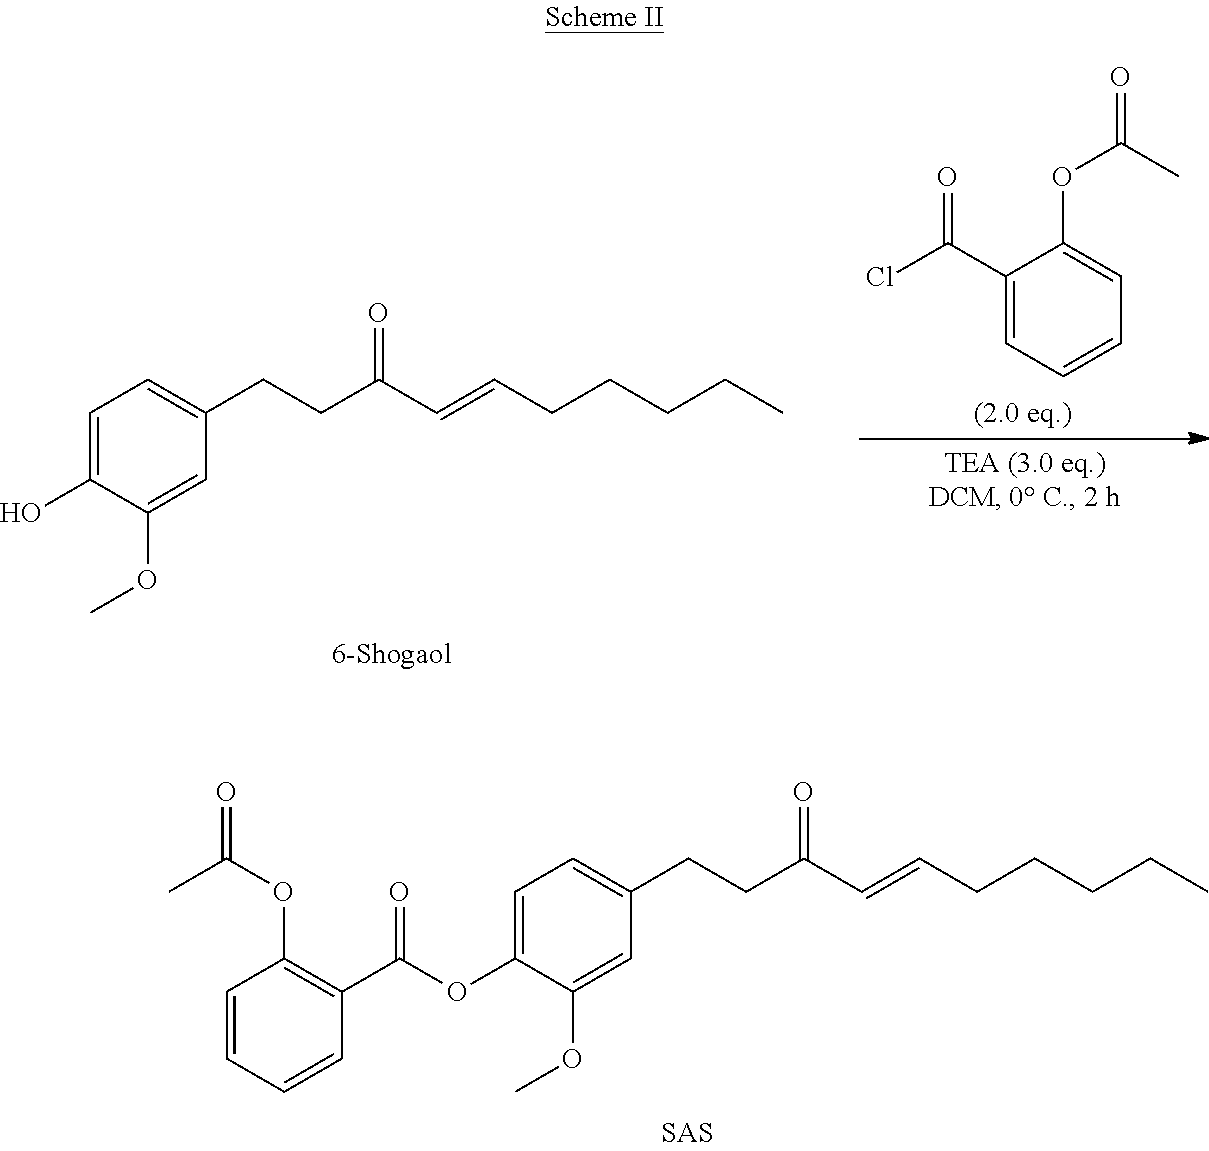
C1=C(OC(=O)C2=C(OC(C)=O)C=CC=C2)C(OC)=CC(CCC(C=CCCCCC)=O)=C1.C1=C(O)C(OC)=CC(CCC(C=CCCCCC)=O)=C1.C1(C(=O)Cl)=CC=CC=C1OC(C)=O
